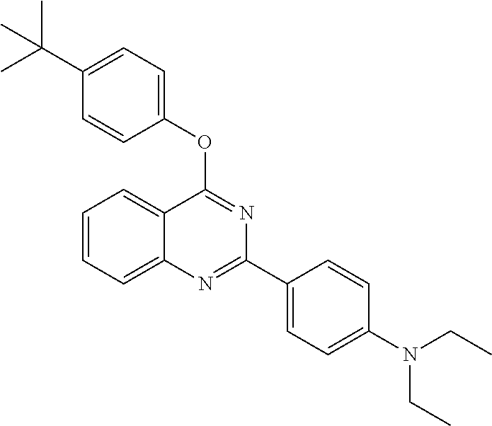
C1=CC=C2C(=C1)C(OC1=CC=C(C(C)(C)C)C=C1)=NC(C1=CC=C(N(CC)CC)C=C1)=N2
